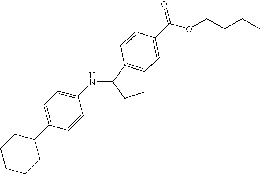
C1C2=C(C(NC3=CC=C(C4CCCCC4)C=C3)C1)C=CC(C(OCCCC)=O)=C2
